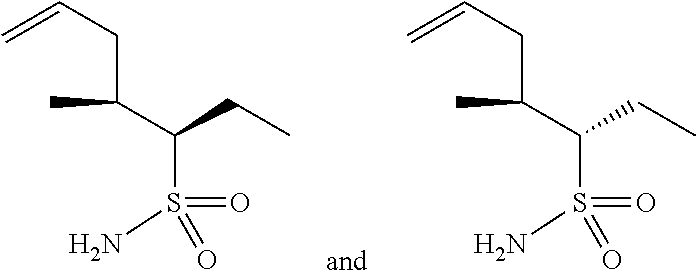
C=CCC(C(CC)S(N)(=O)=O)C.C=CCC(C(CC)S(N)(=O)=O)C
